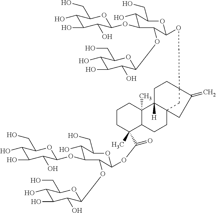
C1(O)C(O)C(O)C(OC2C(O)C(CO)OC(OC(=O)C3(C)C4C(C)(CCC3)C3([H])C5(CC4)CC(OC4C(OC6C(O)C(O)C(O)C(CO)O6)C(OC6C(O)C(O)C(O)C(CO)O6)C(O)C(CO)O4)(CC3)C(=C)C5)C2OC2C(O)C(O)C(O)C(CO)O2)OC1CO
